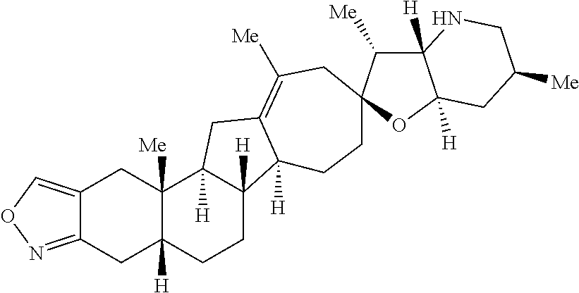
C12=NOC=C1CC1([Me])C([H])(C2)CCC2([H])C1([H])CC1=C([Me])CC3(CCC21[H])C([Me])C1([H])C([H])(O3)CC([Me])CN1
